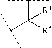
C(C([R5])(C(C)C)[R4])(C)C
